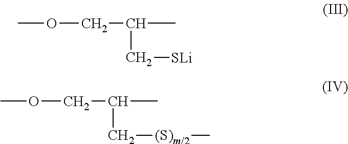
O(CC(C)C[SLi])C.O(CC(C)C[(S)m/2]C)C
